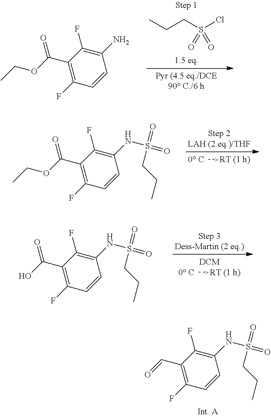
C(C1=C(F)C=CC(NS(=O)(CCC)=O)=C1F)=O.CCCS(Cl)(=O)=O.C(C1=C(F)C=CC(N)=C1F)(OCC)=O.C(C1=C(F)C=CC(NS(=O)(CCC)=O)=C1F)(OCC)=O.C(C1=C(F)C=CC(NS(=O)(CCC)=O)=C1F)(O)=O
